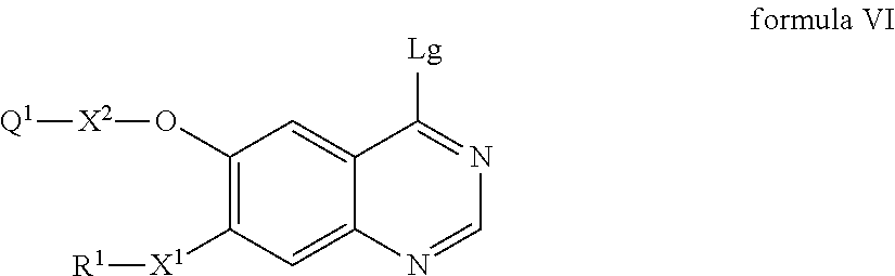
C12=CC(O[X2][Q1])=C([X1][R1])C=C1N=CN=C2[Lg]
